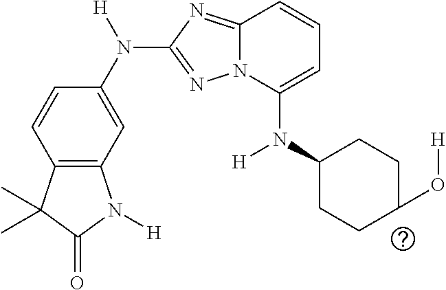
C12=C(C=C(N([H])C3=NN4C(=N3)C=CC=C4N(C3CCC(O[H])CC3)[H])C=C1)N([H])C(=O)C2(C)C
